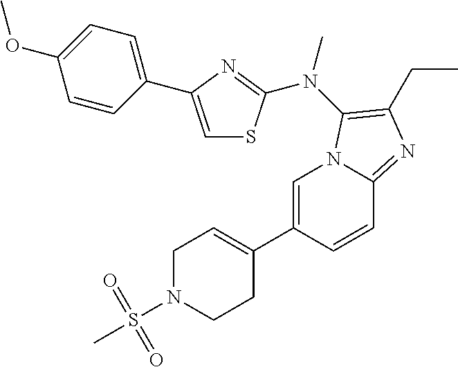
C1=C(C2=CCN(S(C)(=O)=O)CC2)C=CC2=NC(CC)=C(N(C)C3=NC(C4=CC=C(OC)C=C4)=CS3)N12
